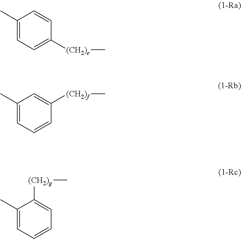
C1(C)=CC=C([(CH2)e]C)C=C1.C1(C)=CC=CC([(CH2)f]C)=C1.C1(C)=CC=CC=C1[(CH2)g]C
